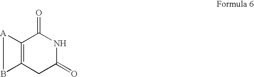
C12=C(CC(=O)NC1=O)B[A]2
